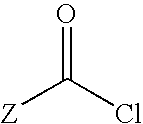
[Z]C(=O)Cl
